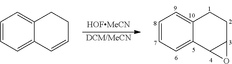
[DCM/MeCN].C1=CC=C2C(=C1)CCC1C2O1.C1=CC=C2C(=C1)CCC=C2
